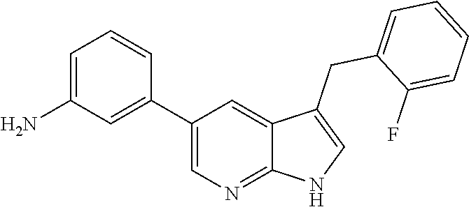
C1(C2=CC(N)=CC=C2)=CN=C2C(=C1)C(CC1=CC=CC=C1F)=CN2
